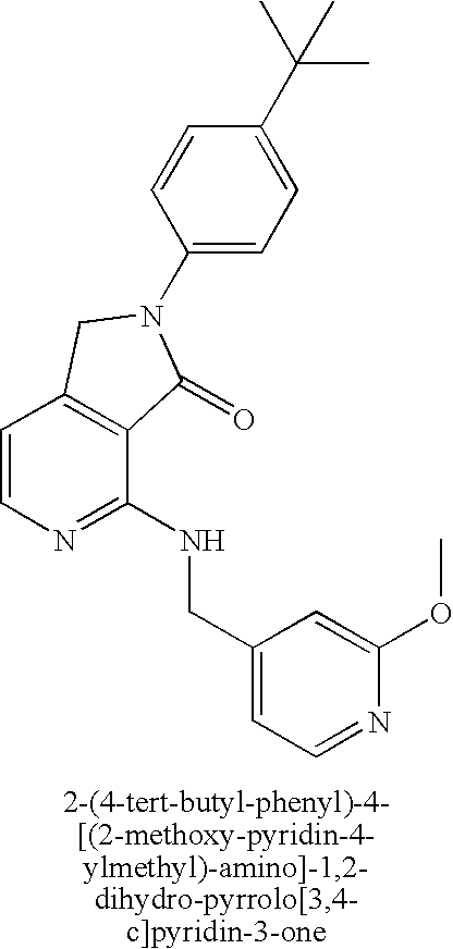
C1=CN=C(NCC2=CC=NC(OC)=C2)C2=C1CN(C1=CC=C(C(C)(C)C)C=C1)C2=O
